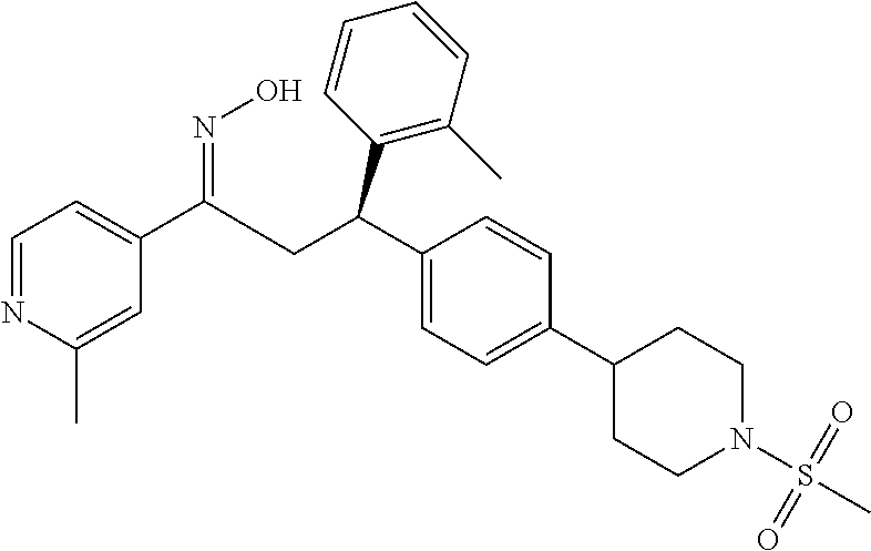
C1=NC(C)=CC(C(CC(C2=CC=C(C3CCN(S(=O)(=O)C)CC3)C=C2)C2=C(C)C=CC=C2)=NO)=C1
